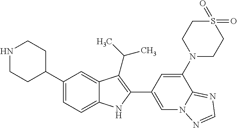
N1CCC(C2=CC=C3C(=C2)C(C(C)C)=C(C2=CN4C(=NC=N4)C(N4CCS(=O)(=O)CC4)=C2)N3)CC1
